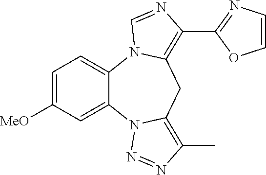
C1=C([MeO])C=C2C(=C1)N1C(=C(C3=NC=CO3)N=C1)CC1=C(C)N=NN21
